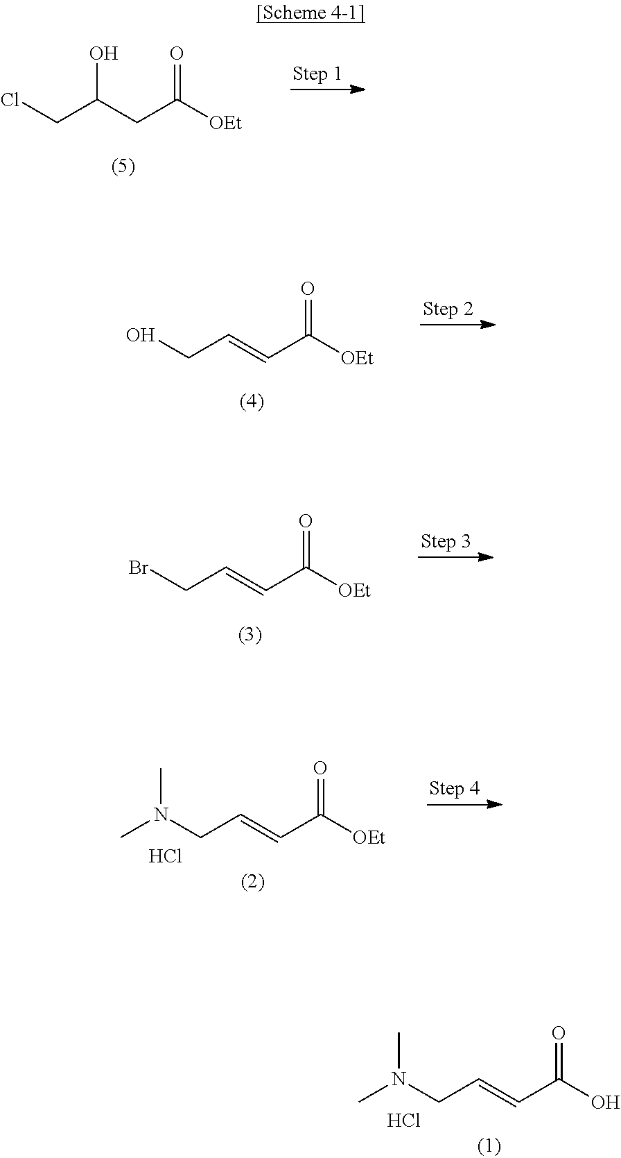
C(C(CC([OEt])=O)O)Cl.C(C=CC([OEt])=O)O.C(C=CC(O)=O)N(C)C.Cl.C(C=CC([OEt])=O)Br.C(C=CC([OEt])=O)N(C)C.Cl
